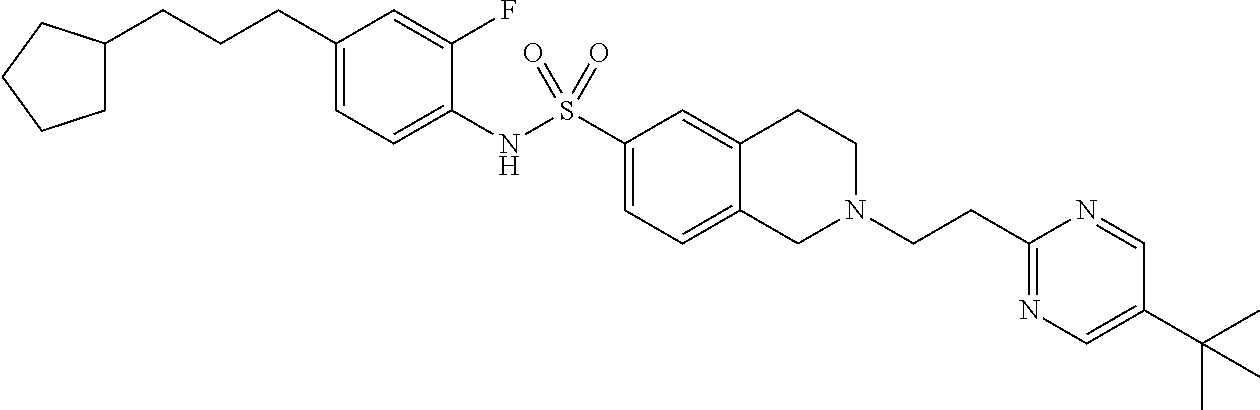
C1(CCCC2CCCC2)=CC=C(NS(C2=CC=C3C(=C2)CCN(CCC2=NC=C(C(C)(C)C)C=N2)C3)(=O)=O)C(F)=C1
